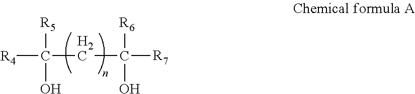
[R4]C([R5])(O)CC([R7])([R6])O
